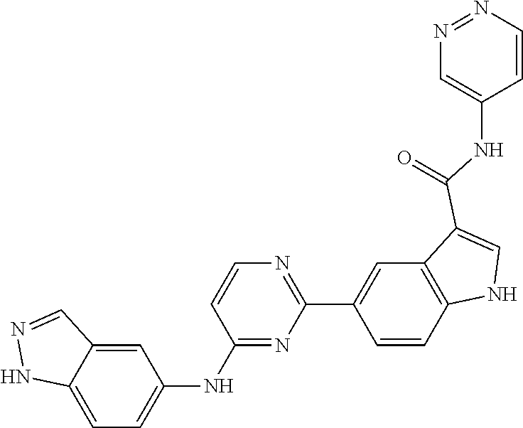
C1=C2C(=CC(NC3=NC(C4=CC5=C(C=C4)NC=C5C(NC4=CN=NC=C4)=O)=NC=C3)=C1)C=NN2
